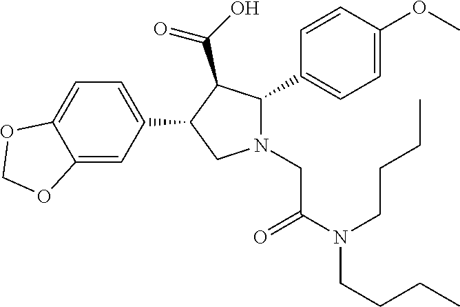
C1=C2C(=CC(C3C(C(=O)O)C(C4=CC=C(OC)C=C4)N(CC(N(CCCC)CCCC)=O)C3)=C1)OCO2
